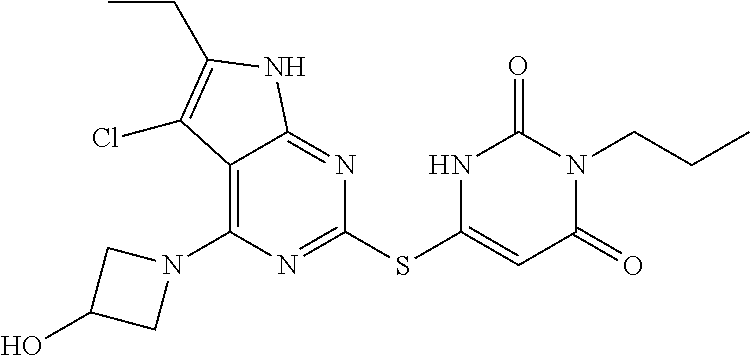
C12=C(N3CC(O)C3)N=C(SC3=CC(=O)N(CCC)C(=O)N3)N=C1NC(CC)=C2Cl
